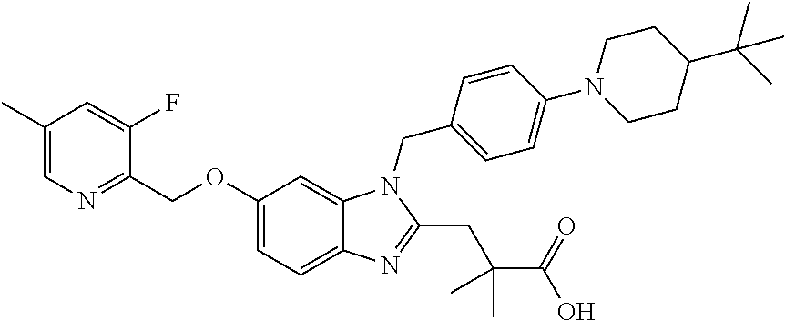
C1(OCC2=NC=C(C)C=C2F)=CC=C2C(=C1)N(CC1=CC=C(N3CCC(C(C)(C)C)CC3)C=C1)C(CC(C(O)=O)(C)C)=N2
